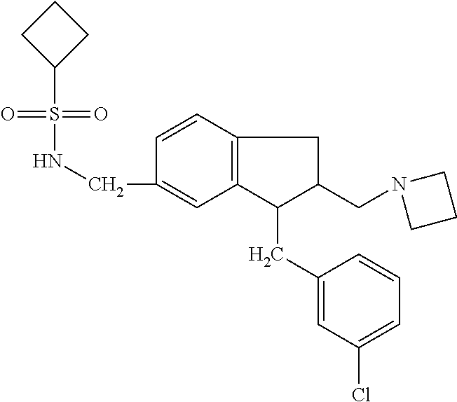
S(=O)(=O)(C1CCC1)NCC1=CC2=C(C=C1)CC(CN1CCC1)C2CC1=CC(Cl)=CC=C1
